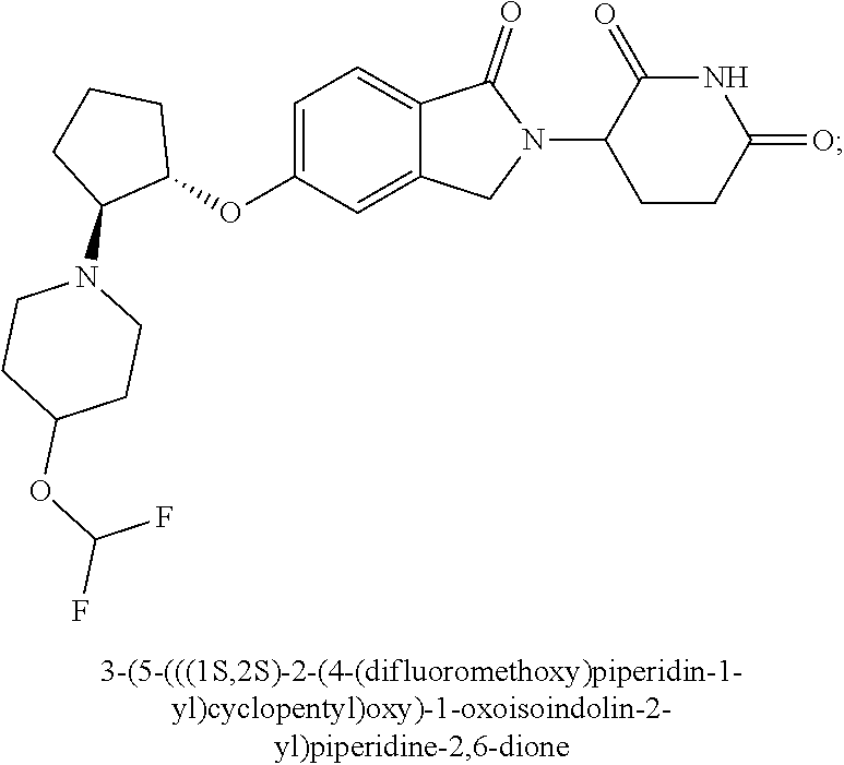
C1=C(OC2CCCC2N2CCC(OC(F)F)CC2)C=C2C(=C1)C(=O)N(C1CCC(=O)NC1=O)C2
